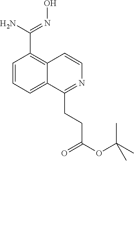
C1=CC=C2C(=C1C(=NO)N)C=CN=C2CCC(=O)OC(C)(C)C
